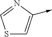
S1C=C(->C)N=C1
